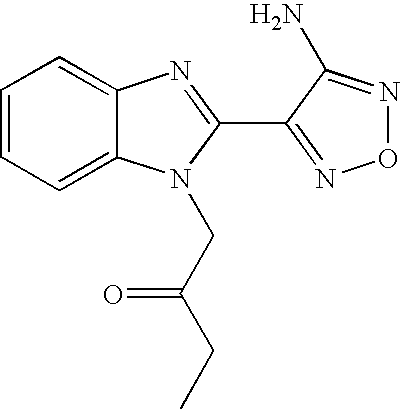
C1=CC=C2C(=C1)N=C(C1=NON=C1N)N2CC(CC)=O
